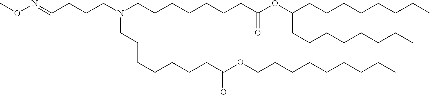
C(CC)CCCCCCOC(CCCCCCCN(CCCCCCCC(OC(CCCCCCCC)CCCCCCCC)=O)CCCC=NOC)=O
